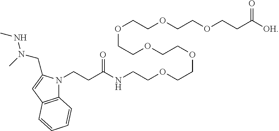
C12=C(C=C(CN(C)NC)N1CCC(NCCOCCOCCOCCOCCOCCOCCC([OH])=O)=O)C=CC=C2
